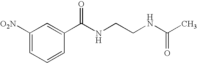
C1([O2N])=CC=CC(C(NCCNC(C)=O)=O)=C1
